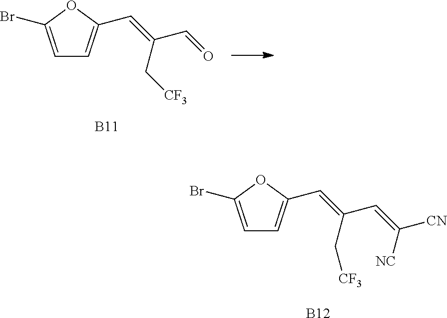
C1=C(Br)OC(C=C(C=O)C[CF3])=C1.[B11].C1=C(Br)OC(C=C(C=C([CN])[NC])C[CF3])=C1.[B12]
